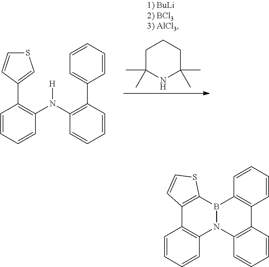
C1(C2=C(N(C3=C(C4=CC=CC=C4)C=CC=C3)[H])C=CC=C2)=CSC=C1.C1C(C)(C)NC(C)(C)CC1.C12=C(B3N(C4=C1C=CC=C4)C1=C(C=CC=C1)C1=C3C=CC=C1)SC=C2
